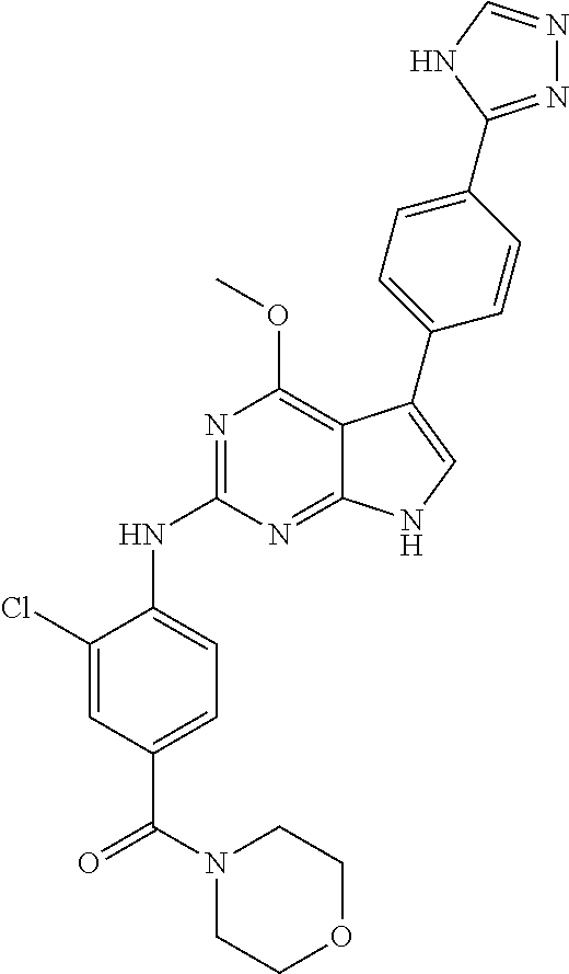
C1(Cl)=CC(C(=O)N2CCOCC2)=CC=C1NC1=NC(OC)=C2C(=N1)NC=C2C1=CC=C(C2=NN=CN2)C=C1
